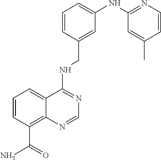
C1=CC(C(N)=O)=C2C(=C1)C(NCC1=CC(NC3=NC=CC(C)=C3)=CC=C1)=NC=N2
